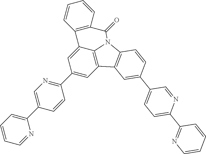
C1(C2=NC=C(C3=CC=CC=N3)C=C2)=CC2=C3C(=C1)C1=C(C=CC=C1)C(=O)N3C1=C2C=C(C2=CC=C(C3=NC=CC=C3)N=C2)C=C1
